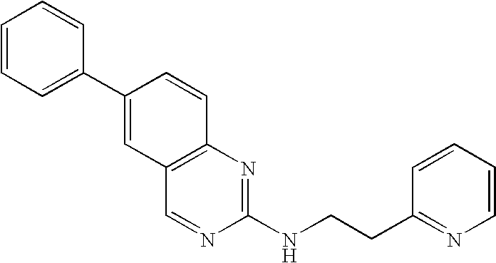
C1(C2=CC3=C(C=C2)N=C(NCCC2=NC=CC=C2)N=C3)=CC=CC=C1
